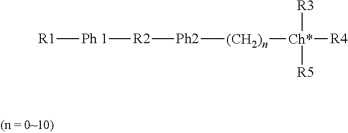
[R1][Ph 1][R2][Ph2][(CH2)n][Ch*]([R4])([R3])[R5]
